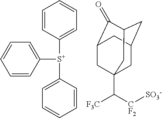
C1([S+](C2=CC=CC=C2)C2=CC=CC=C2)=CC=CC=C1.C([CF2][SO3-])([F3C])C12CC3CC(C(=O)C(C1)C3)C2
